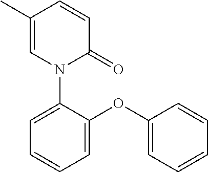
C1(C)=CN(C2=CC=CC=C2OC2=CC=CC=C2)C(=O)C=C1
